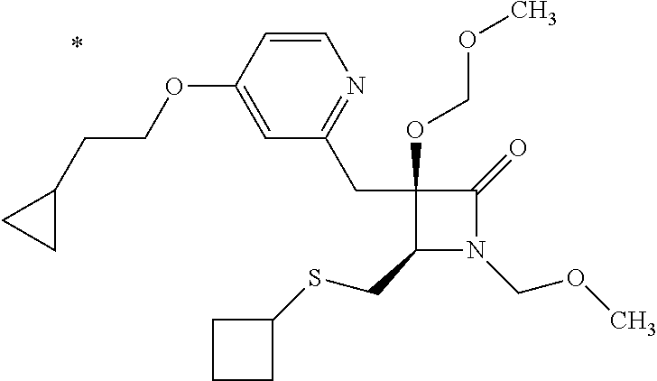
C1(CC2=NC=CC(OCCC3CC3)=C2)(OCOC)C(CSC2CCC2)N(COC)C1=O
